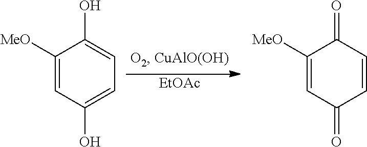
[EtOAc].C1([MeO])=CC(O)=CC=C1O.C1([MeO])=CC(=O)C=CC1=O
